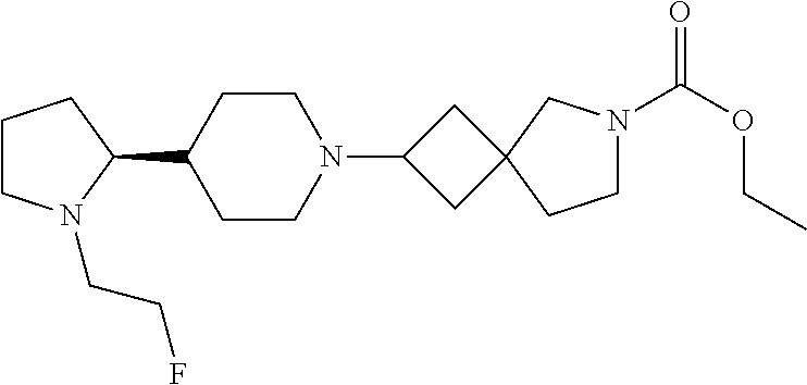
C1CN(CCF)C(C2CCN(C3CC4(C3)CCN(C(OCC)=O)C4)CC2)C1
